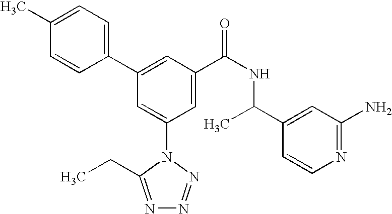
C1(C2=CC(C(NC(C3=CC(N)=NC=C3)C)=O)=CC(N3C(CC)=NN=N3)=C2)=CC=C(C)C=C1
